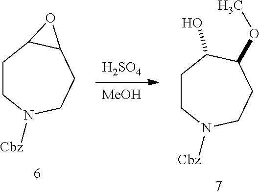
[H2SO4].[MeOH].C1CN([Cbz])CCC2C1O2.C1CN([Cbz])CCC(OC)C1O
